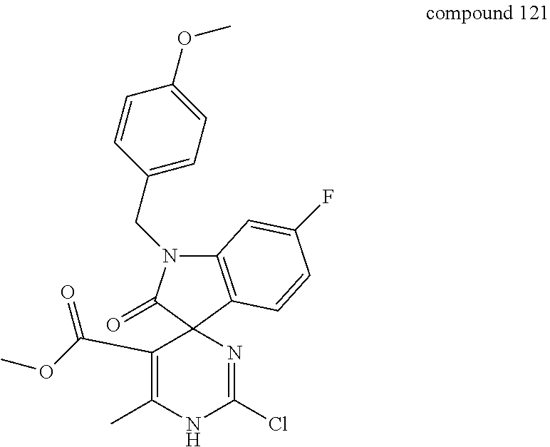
C12(N=C(Cl)NC(C)=C1C(OC)=O)C1=C(N(CC3=CC=C(OC)C=C3)C2=O)C=C(F)C=C1
